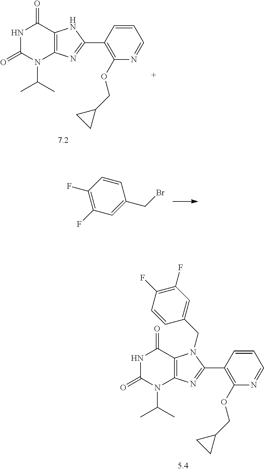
N1C(=O)N(C(C)C)C2=C(C1=O)N(CC1=CC(F)=C(F)C=C1)C(C1=C(OCC3CC3)N=CC=C1)=N2.N1C(=O)N(C(C)C)C2=C(C1=O)NC(C1=C(OCC3CC3)N=CC=C1)=N2.C1(F)=C(F)C=CC(CBr)=C1
